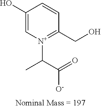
C1(O)=C[N+](C(C)C([O-])=O)=C(CO)C=C1
